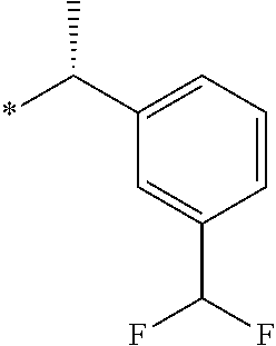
C1(C(*)C)=CC=CC(C(F)F)=C1
